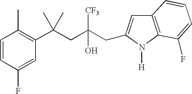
C1(F)=CC(C(CC(CC2=CC3=C(N2[H])C(F)=CC=C3)([CF3])O)(C)C)=C(C)C=C1
